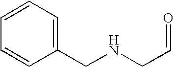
C1=CC=C(CNCC=O)C=C1
